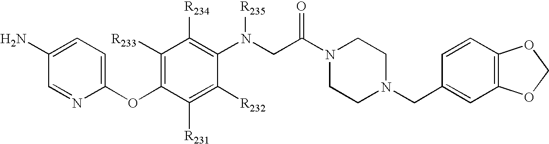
C1(OC2=C([R233])C([R234])=C(N([R235])CC(N3CCN(CC4=CC5=C(C=C4)OCO5)CC3)=O)C([R232])=C2[R231])=CC=C(N)C=N1
